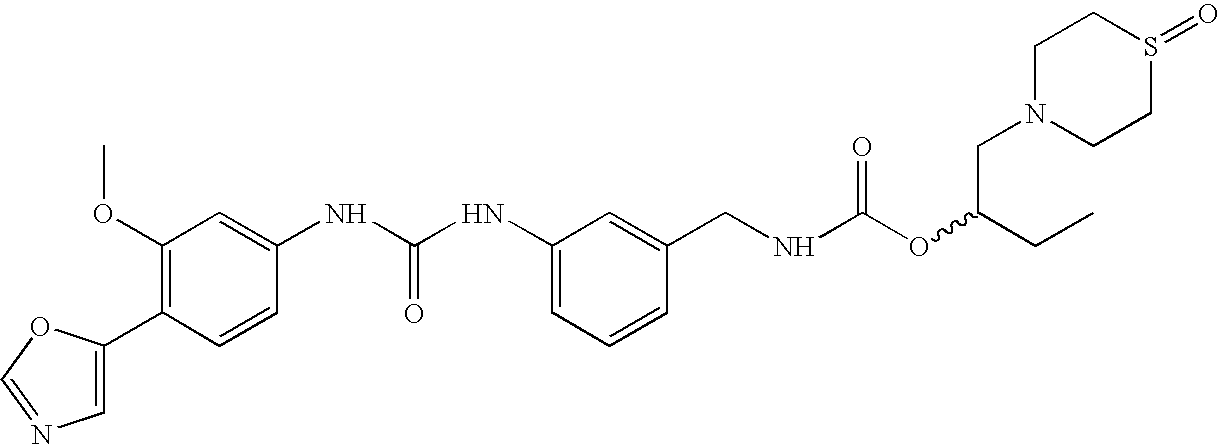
C1(C2=CN=CO2)=C(OC)C=C(NC(NC2=CC=CC(CNC(OC(CC)CN3CCS(=O)CC3)=O)=C2)=O)C=C1
